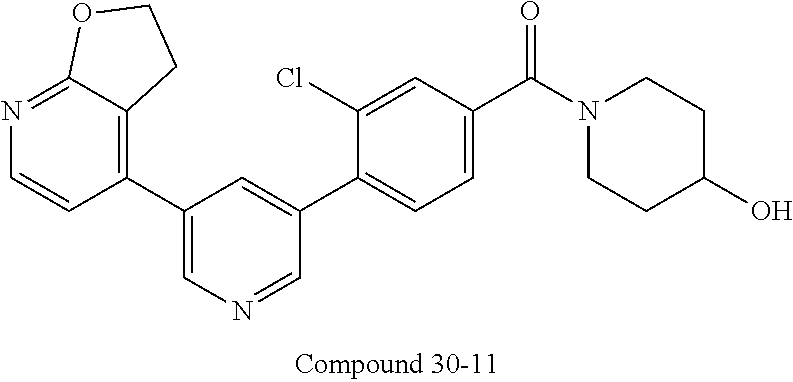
C1(C2=CN=CC(C3=CC=C(C(N4CCC(O)CC4)=O)C=C3Cl)=C2)=C2C(=NC=C1)OCC2
